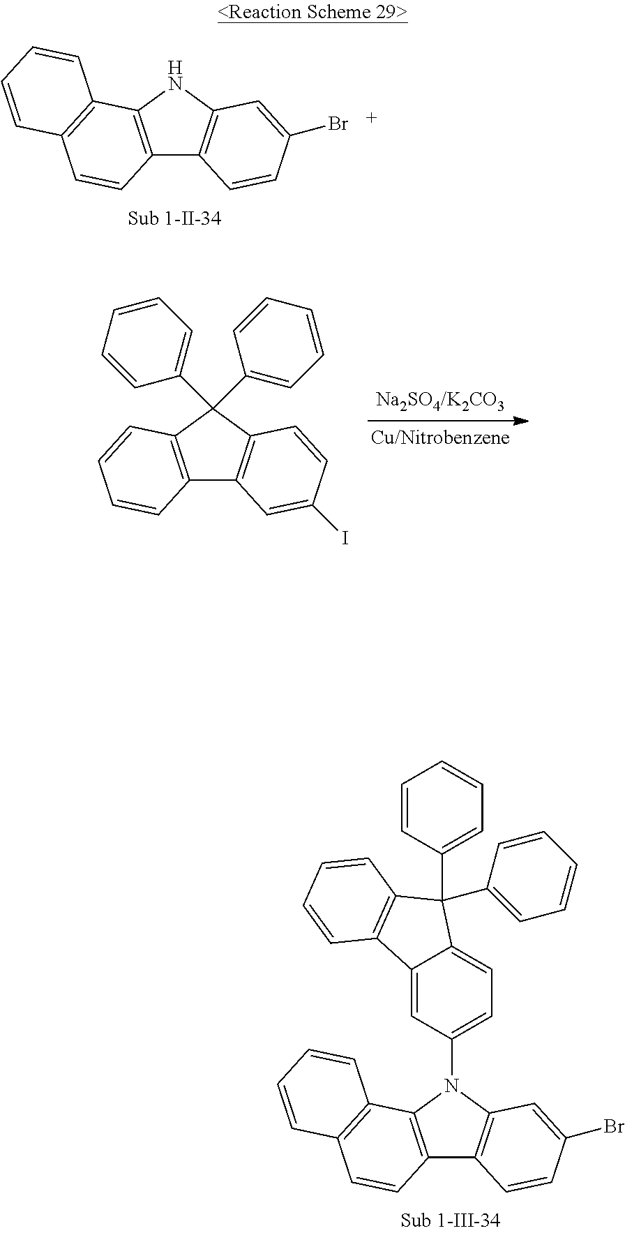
C12=C(NC3=C1C=CC(Br)=C3)C1=C(C=C2)C=CC=C1.C12=C(C(C3=CC=CC=C3)(C3=CC=CC=C3)C3=C1C=C(I)C=C3)C=CC=C2.C12=C(N(C3=CC=C4C(=C3)C3=C(C4(C4=CC=CC=C4)C4=CC=CC=C4)C=CC=C3)C3=C1C=CC(Br)=C3)C1=C(C=C2)C=CC=C1
